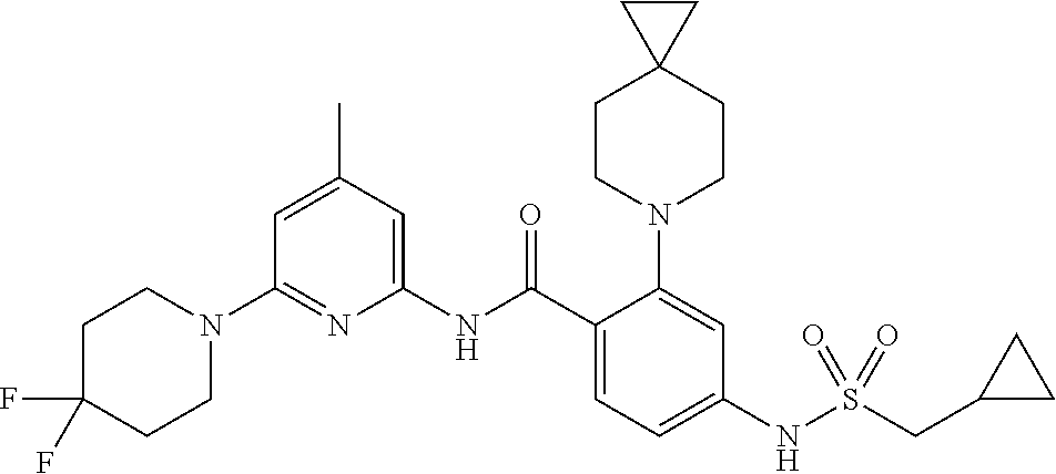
N1(C2=NC(NC(C3=CC=C(NS(CC4CC4)(=O)=O)C=C3N3CCC4(CC3)CC4)=O)=CC(C)=C2)CCC(F)(F)CC1
